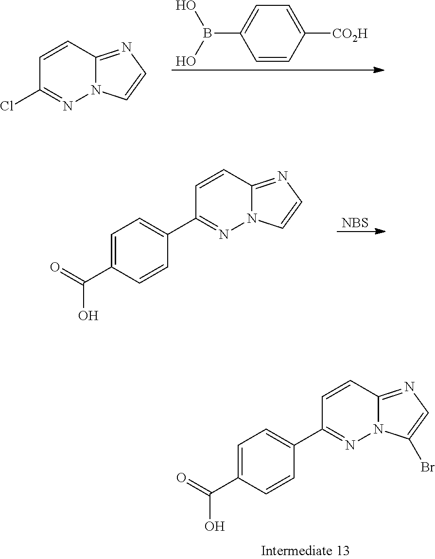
C1=CC2=NC=CN2N=C1Cl.C1=C([CO2H])C=CC(B(O)O)=C1.C1=CC2=NC=CN2N=C1C1=CC=C(C(O)=O)C=C1.[NBS].C1=CC2=NC=C(Br)N2N=C1C1=CC=C(C(O)=O)C=C1
